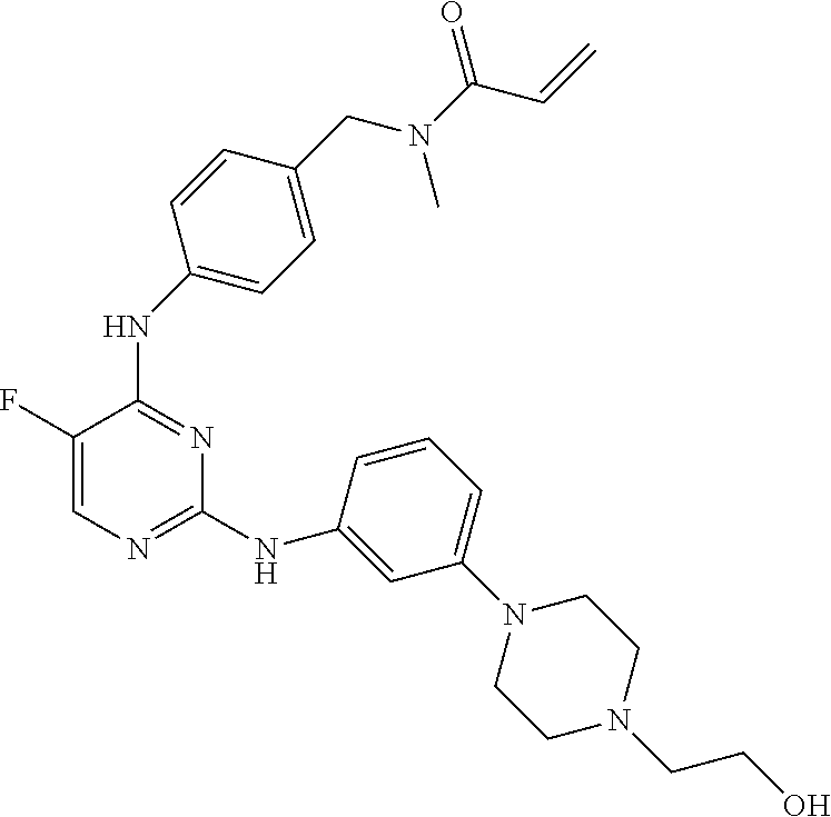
C1=C(F)C(NC2=CC=C(CN(C(C=C)=O)C)C=C2)=NC(NC2=CC(N3CCN(CCO)CC3)=CC=C2)=N1
